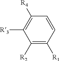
C1([R2])=C([R1])C=CC([R4])=C1[R3]
